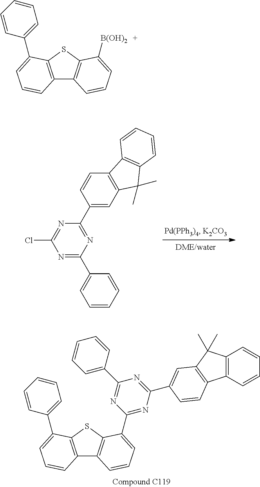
N1=C(C2=CC=CC=C2)N=C(C2=CC3=C(C=C2)C2=C(C3(C)C)C=CC=C2)N=C1Cl.C12=C(SC3=C1C=CC=C3C1=NC(C3=CC4=C(C5=C(C=CC=C5)C4(C)C)C=C3)=NC(C3=CC=CC=C3)=N1)C(C1=CC=CC=C1)=CC=C2.C12=C(SC3=C1C=CC=C3[B(OH)2])C(C1=CC=CC=C1)=CC=C2
